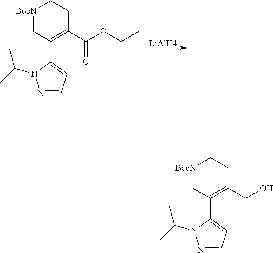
[LiAlH4].[BocN]1CC(C2=CC=NN2C(C)C)=C(C(=O)OCC)CC1.[BocN]1CC(C2=CC=NN2C(C)C)=C(CO)CC1
